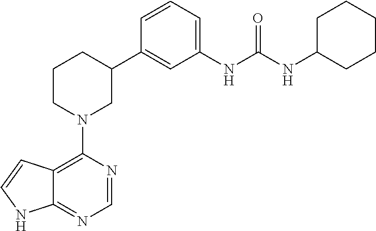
C12=C(N3CC(C4=CC(NC(NC5CCCCC5)=O)=CC=C4)CCC3)N=CN=C1NC=C2
